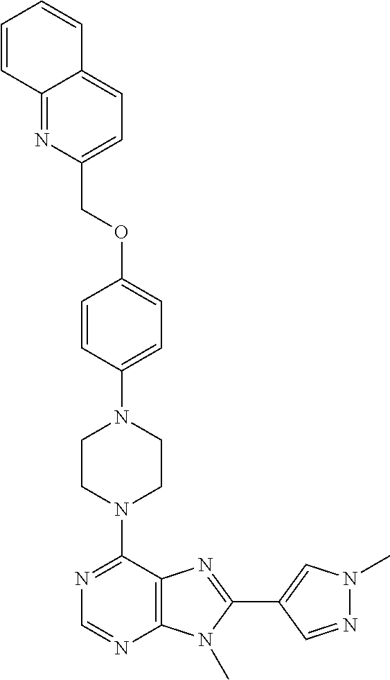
C1CN(C2=NC=NC3=C2N=C(C2=CN(C)N=C2)N3C)CCN1C1=CC=C(OCC2=CC=C3C(=N2)C=CC=C3)C=C1
